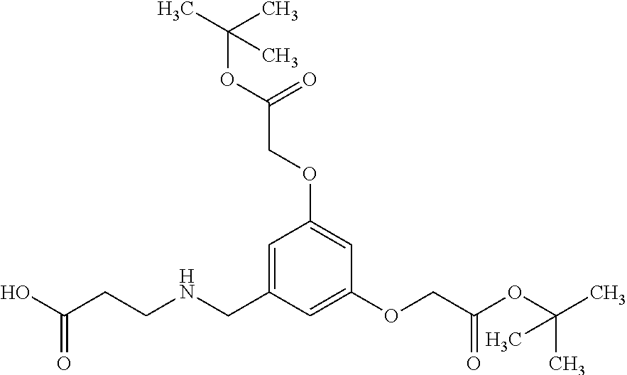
OC(CCNCC1=CC(OCC(OC(C)(C)C)=O)=CC(OCC(OC(C)(C)C)=O)=C1)=O
